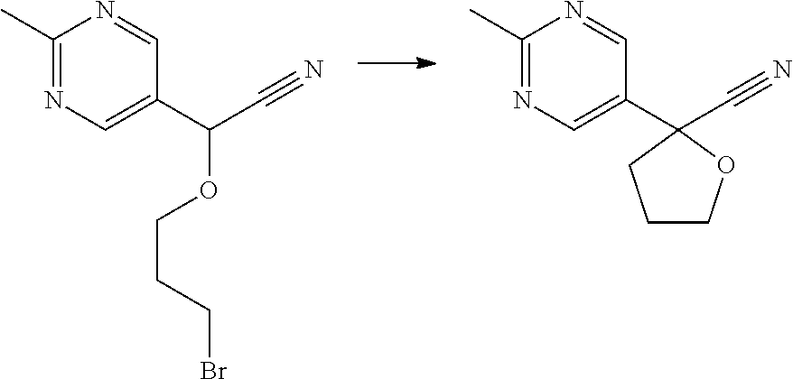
C1(C2=CN=C(C)N=C2)(C#N)CCCO1.C(C1=CN=C(C)N=C1)(OCCCBr)C#N
